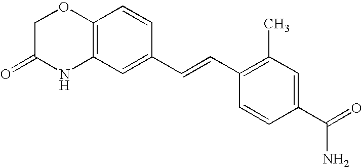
C12=C(C=C(C=CC3=C(C)C=C(C(=O)N)C=C3)C=C1)NC(=O)CO2
